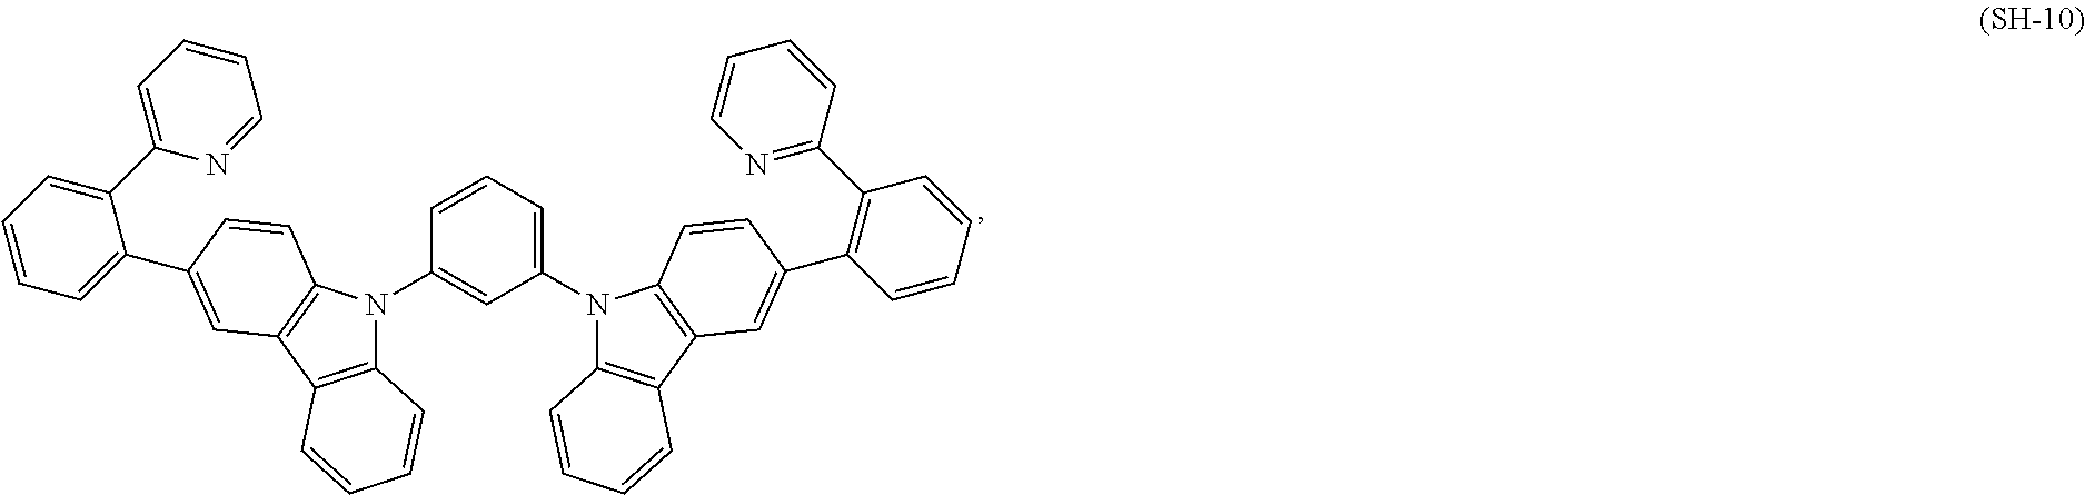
C1=CC=C(N2C3=C(C4=C2C=CC(C2=C(C5=NC=CC=C5)C=CC=C2)=C4)C=CC=C3)C=C1N1C2=C(C3=C1C=CC(C1=CC=CC=C1C1=CC=CC=N1)=C3)C=CC=C2
